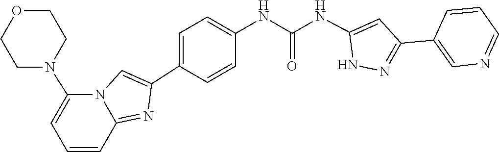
C1=C(C2=NNC(NC(NC3=CC=C(C4=CN5C(N6CCOCC6)=CC=CC5=N4)C=C3)=O)=C2)C=CC=N1
